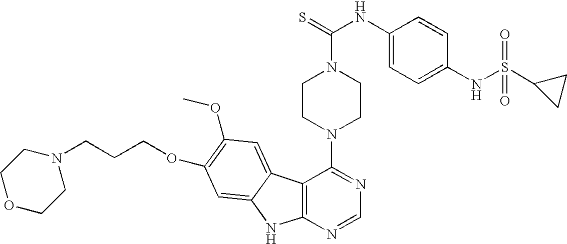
C12=C(N=CN=C1N1CCN(C(=S)NC3=CC=C(NS(C4CC4)(=O)=O)C=C3)CC1)NC1=CC(OCCCN3CCOCC3)=C(OC)C=C21
